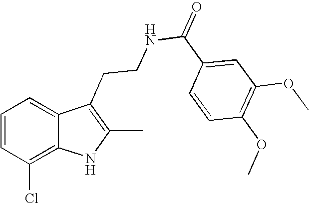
C1=CC(Cl)=C2C(=C1)C(CCNC(C1=CC(OC)=C(OC)C=C1)=O)=C(C)N2
